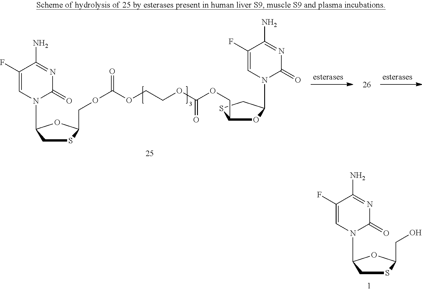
C1(F)=CN(C2CSC(CO)O2)C(=O)N=C1N.C1(F)=CN(C2CSC(COC(OCCOC(=O)OCC3OC(N4C(=O)N=C(N)C(F)=C4)CS3)=O)O2)C(=O)N=C1N
